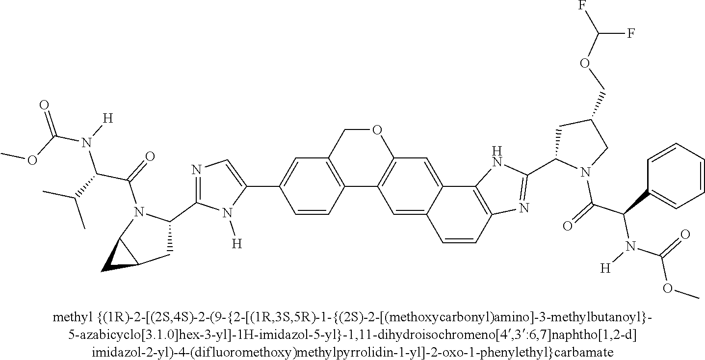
O1CC2=C(C3=C1C=C1C(=C3)C=CC3=C1NC(C1N(C(=O)C(C4=CC=CC=C4)N(C(=O)OC)[H])CC(COC(F)F)C1)=N3)C=CC(C1=CN=C(C3N(C(=O)C(C(C)C)N([H])C(OC)=O)C4C(C3)C4)N1[H])=C2
